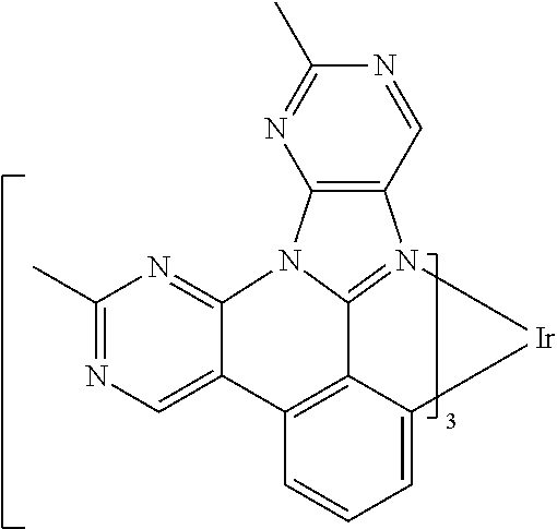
C1(C)=NC=C2C(=N1)N1C3=N(C4=C1N=C(C)N=C4)[Ir]C1=CC=CC2=C13
